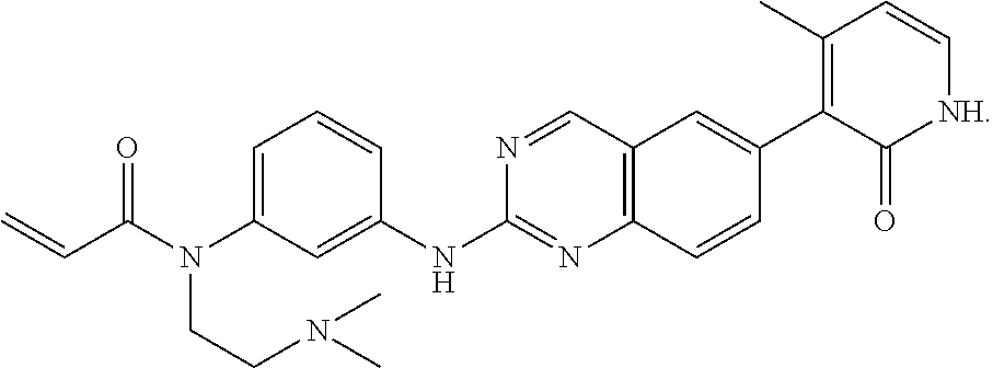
C1=C(N(C(C=C)=O)CCN(C)C)C=C(NC2=NC3=C(C=N2)C=C(C2=C(C)C=C[NH]C2=O)C=C3)C=C1
